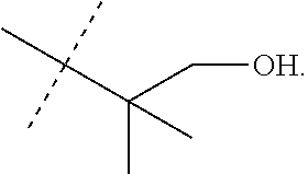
C([OH])C(C(C)(C)C)(C)C
